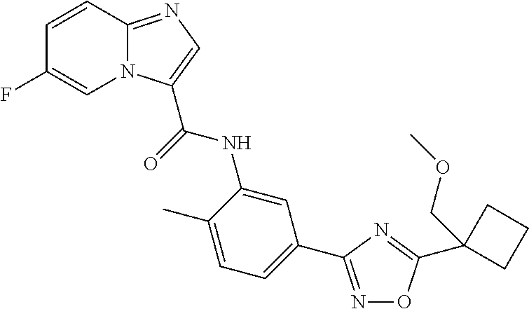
C1=CC2=NC=C(C(=O)NC3=CC(C4=NOC(C5(COC)CCC5)=N4)=CC=C3C)N2C=C1F
